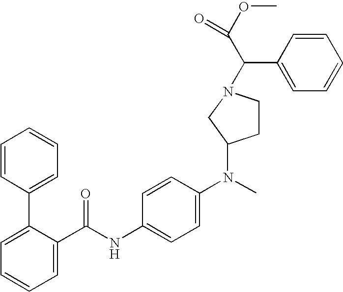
C1=C(C(NC2=CC=C(N(C)C3CCN(C(C(OC)=O)C4=CC=CC=C4)C3)C=C2)=O)C(C2=CC=CC=C2)=CC=C1
